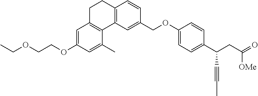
CCOCCOC1=CC2=C(C(C)=C1)C1=C(CC2)C=CC(COC2=CC=C(C(CC(=O)[OMe])C#CC)C=C2)=C1
